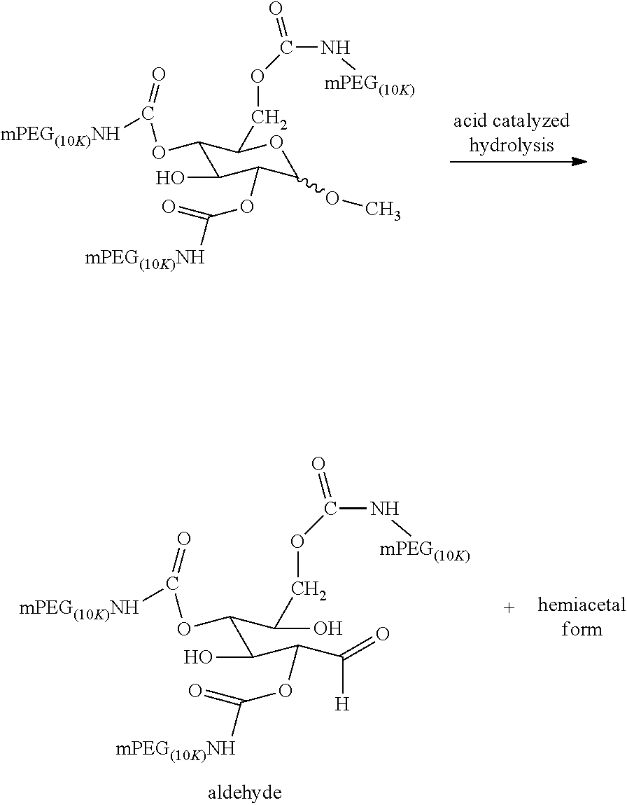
C1(OC([mPEG(10K)NH])=O)C(O)C(OC(=O)[mPEG(10K)NH])C(OC)OC1COC(N[mPEG(10K)])=O.C(C(C(C([H])=O)OC(=O)[mPEG(10K)NH])O)(C(COC(N[mPEG(10K)])=O)O)OC([mPEG(10K)NH])=O
